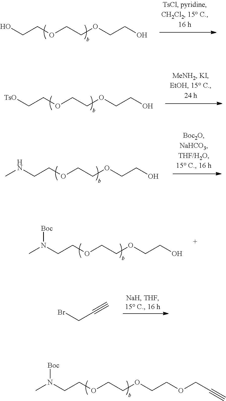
OCCOCCOCCO.[TsO]CCOCCOCCO.N(CCOCCOCCO)C.N(CCOCCOCCO)(C)[Boc].BrCC#C.N(CCOCCOCCOCC#C)(C)[Boc]
